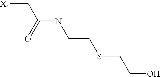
[X1]CC(NCCSCCO)=O
